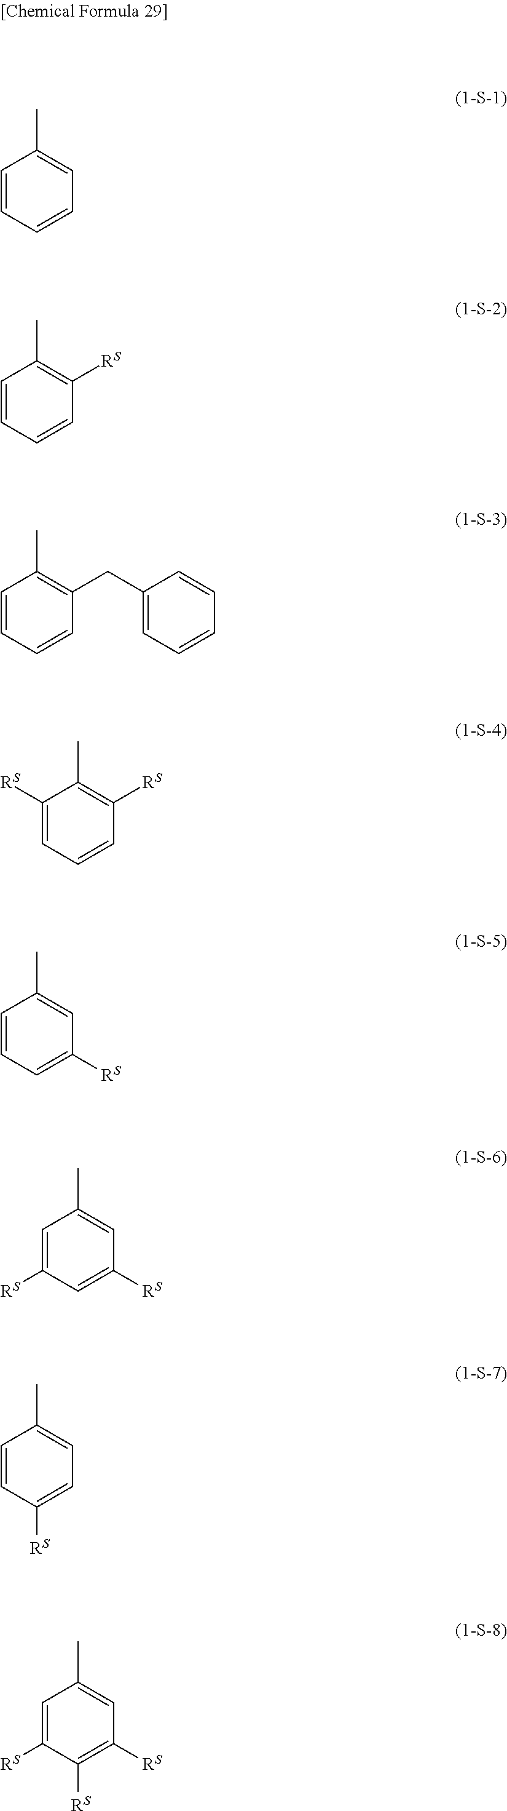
C1=CC=CC=C1C.C1=CC=CC([RS])=C1C.C1=CC=CC(CC2=CC=CC=C2)=C1C.C1([RS])=CC=CC([RS])=C1C.C1=CC=C([RS])C=C1C.C1=C([RS])C=C([RS])C=C1C.C1=CC([RS])=CC=C1C.C1=C([RS])C([RS])=C([RS])C=C1C
